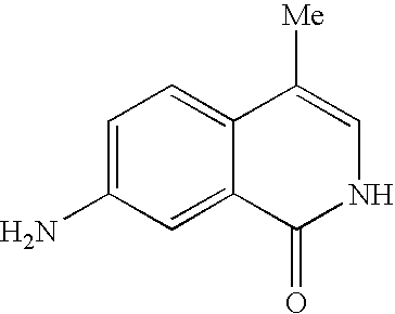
C1=C(N)C=C2C(=C1)C([Me])=CNC2=O
